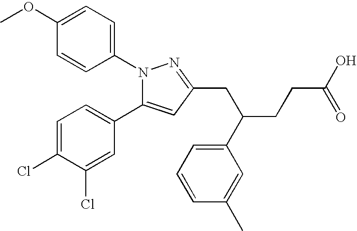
C1=CC(N2C(C3=CC=C(Cl)C(Cl)=C3)=CC(CC(CCC(O)=O)C3=CC=CC(C)=C3)=N2)=CC=C1OC
